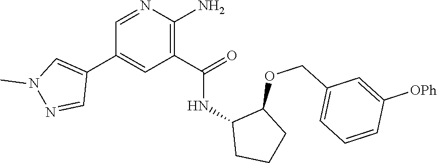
C1=NC(N)=C(C(=O)NC2CCCC2OCC2=CC=CC([OPh])=C2)C=C1C1=CN(C)N=C1
